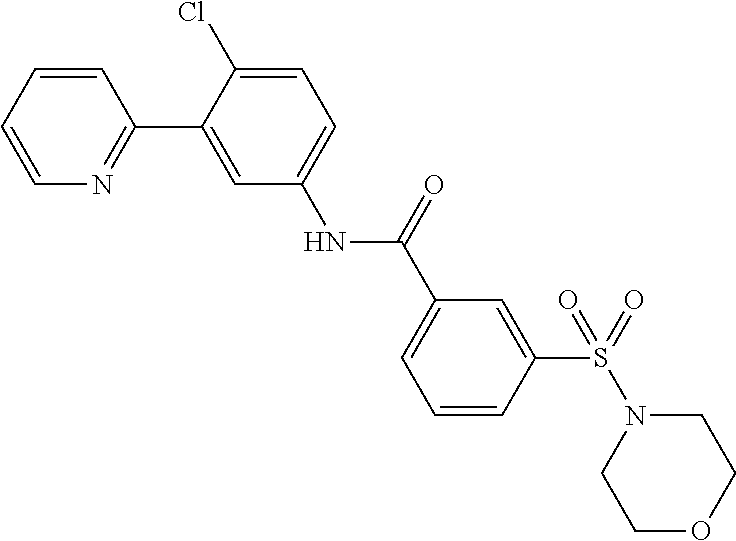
C1=CC=CN=C1C1=CC(NC(C2=CC=CC(S(N3CCOCC3)(=O)=O)=C2)=O)=CC=C1Cl
